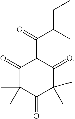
C1(=O)C(C)(C)C(=O)C(C)(C)C(=O)C1C(C(C)CC)=O
